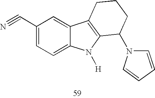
C1(C#N)=CC=C2C(=C1)C1=C(N2[H])C(N2C=CC=C2)CCC1
